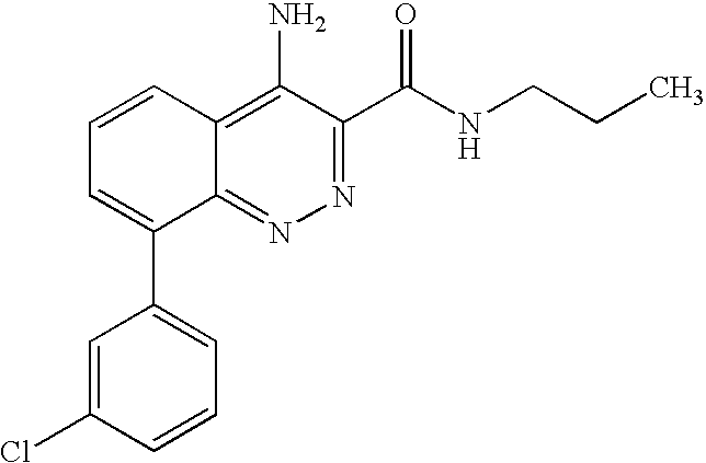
C1=CC2=C(N)C(C(NCCC)=O)=NN=C2C(C2=CC=CC(Cl)=C2)=C1
